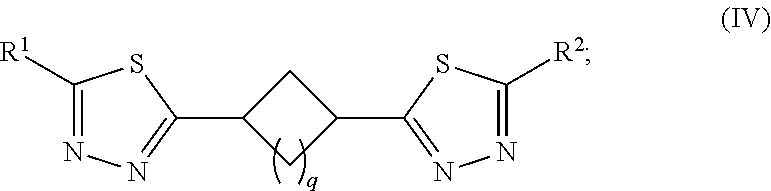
C1([R1])=NN=C(C2CC(C3=NN=C([R2])S3)C2)S1
